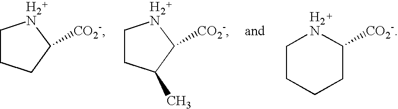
C1CCC([CO2-])N1.C1CC(C)C([CO2-])N1.C1CCCC([CO2-])N1
